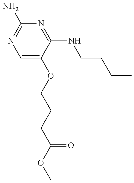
C(CCOC1=CN=C(N)N=C1NCCCC)C(OC)=O
